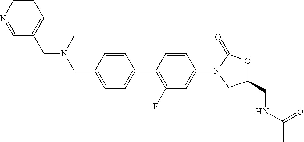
C1(CN(CC2=CC=C(C3=C(F)C=C(N4CC(CNC(C)=O)OC4=O)C=C3)C=C2)C)=CC=CN=C1
